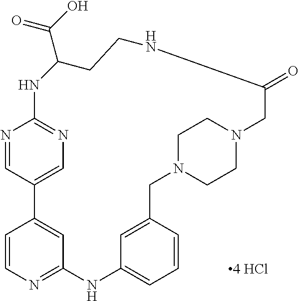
N1=CC2=CN=C1NC(C(O)=O)CCNC(=O)CN1CCN(CC3=CC(=CC=C3)NC3=NC=CC2=C3)CC1
